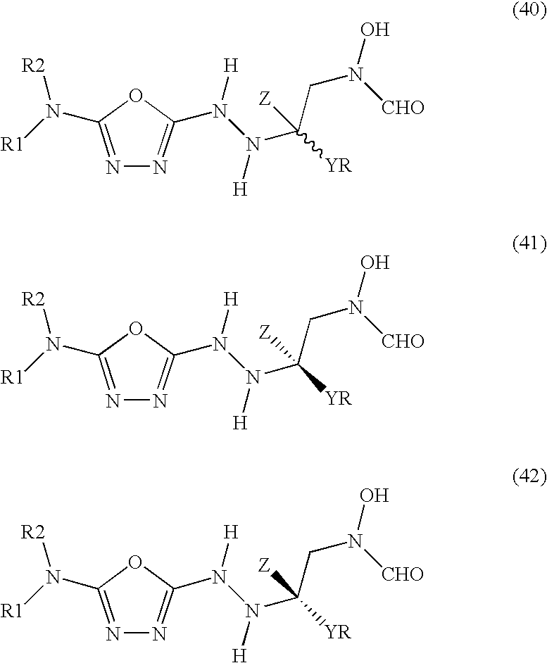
N1=C(N([R1])[R2])OC(N(N([H])C([YR])(CN(O)[CHO])[Z])[H])=N1.N1=C(N([R1])[R2])OC(N(N([H])C([YR])(CN(O)[CHO])[Z])[H])=N1.N1=C(N([R1])[R2])OC(N(N([H])C([YR])(CN(O)[CHO])[Z])[H])=N1
